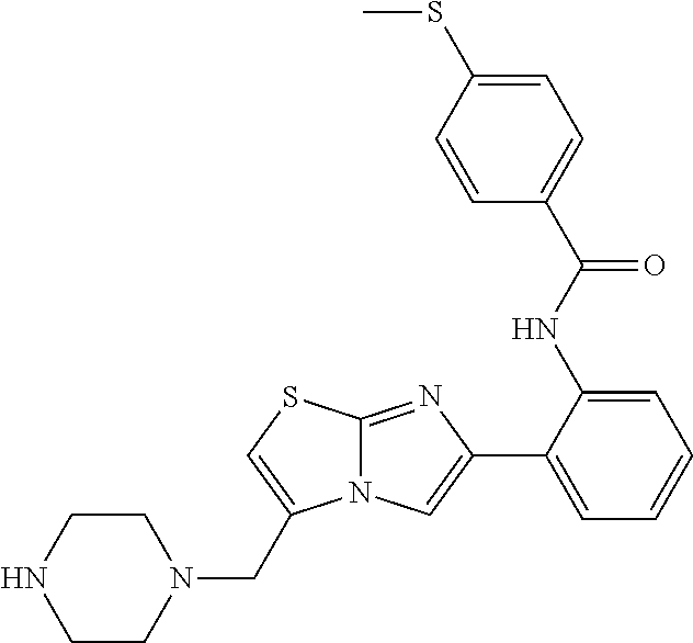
C1(C2=CC=CC=C2NC(C2=CC=C(SC)C=C2)=O)=CN2C(=N1)SC=C2CN1CCNCC1
